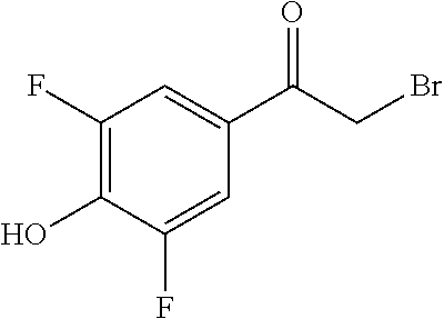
C1(F)=C(O)C(F)=CC(C(CBr)=O)=C1
